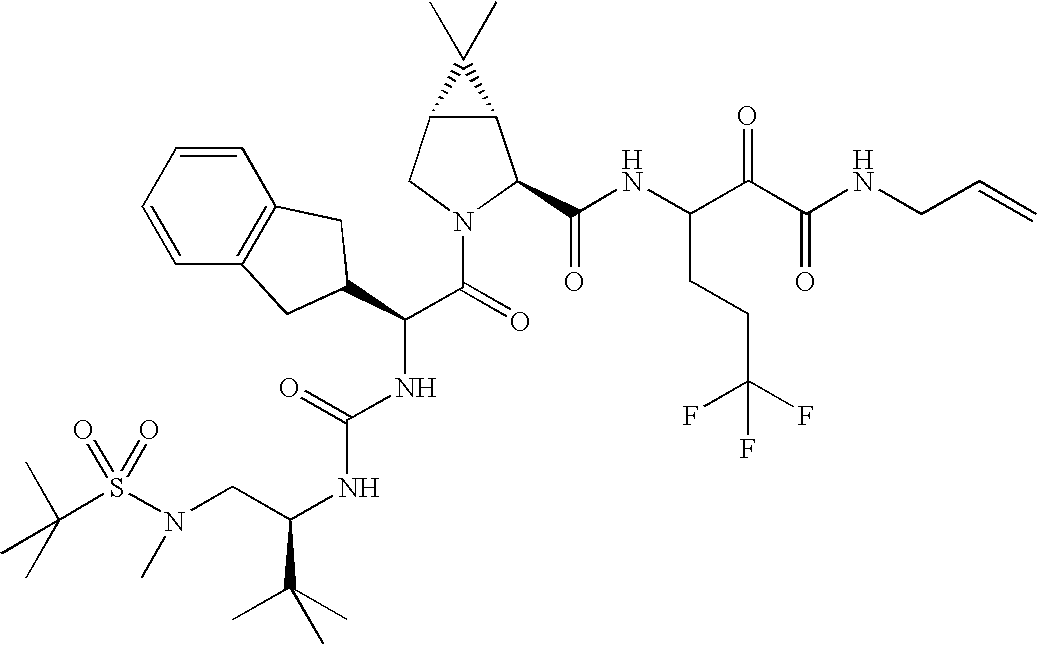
S(N(CC(NC(NC(C(=O)N1C(C(NC(C(C(NCC=C)=O)=O)CCC(F)(F)F)=O)C2C(C1)C2(C)C)C1CC2=C(C=CC=C2)C1)=O)C(C)(C)C)C)(=O)(=O)C(C)(C)C
